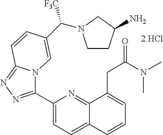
C1(C2=NN=C3N2C=C(C([F3C])N2CCC(N)C2)C=C3)=CC=C2C(=N1)C(CC(N(C)C)=O)=CC=C2
